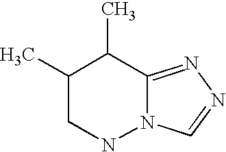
CC1CNN2C(=NN=C2)C1C
